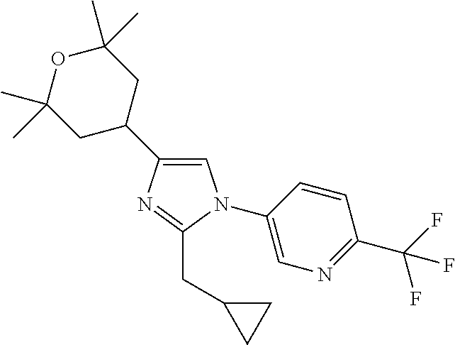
C1=C(C2CC(C)(C)OC(C)(C)C2)N=C(CC2CC2)N1C1=CN=C(C(F)(F)F)C=C1
